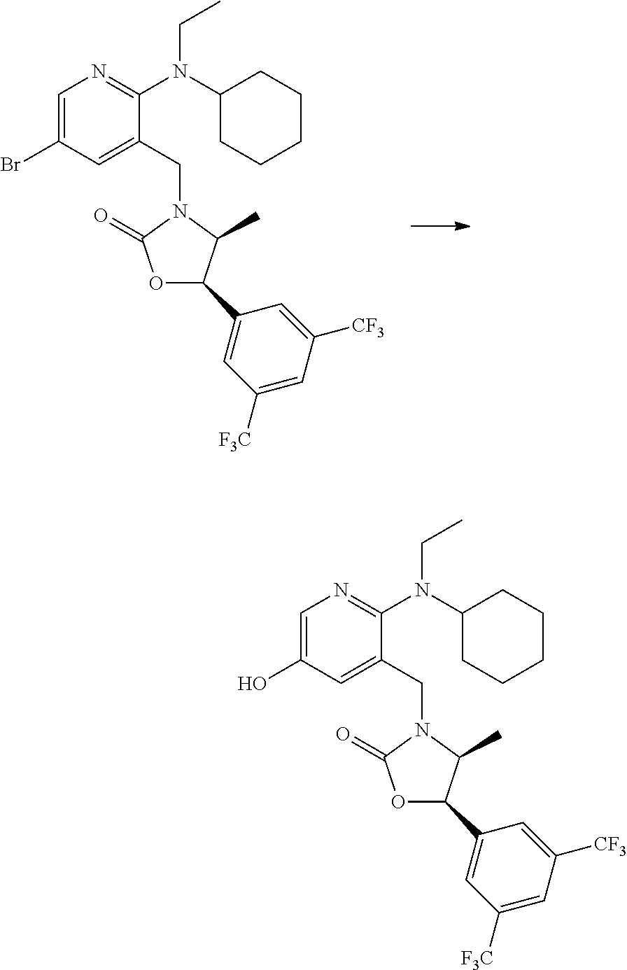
C1=C(Br)C=C(CN2C(=O)OC(C3=CC([F3C])=CC([CF3])=C3)C2C)C(N(C2CCCCC2)CC)=N1.C1=C(O)C=C(CN2C(=O)OC(C3=CC([F3C])=CC([CF3])=C3)C2C)C(N(C2CCCCC2)CC)=N1
